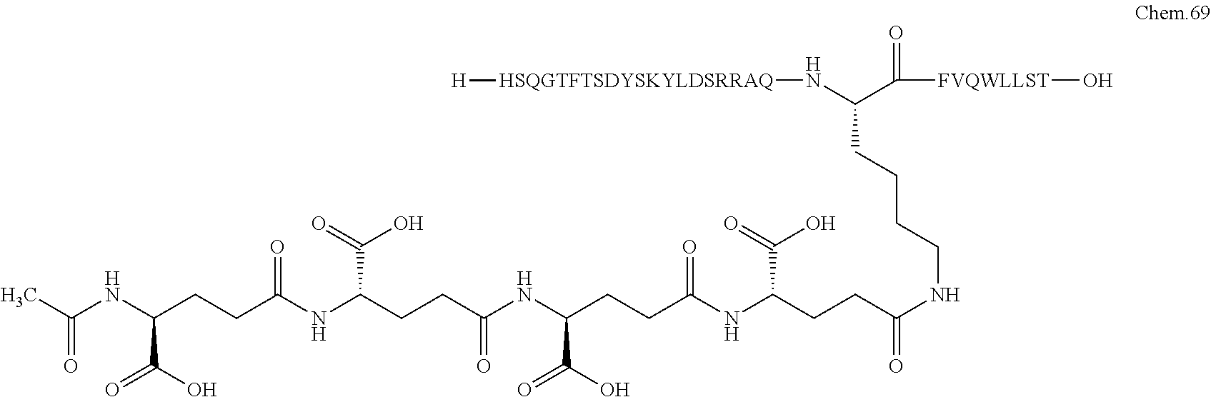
C(NC(CCC(NC(CCC(NC(CCC(NC(CCC(NCCCCC(C([FVQWLLST]O)=O)N[HSQGTFTSDYSKYLDSRRAQ][H])=O)C(O)=O)=O)C(O)=O)=O)C(O)=O)=O)C(O)=O)(C)=O
